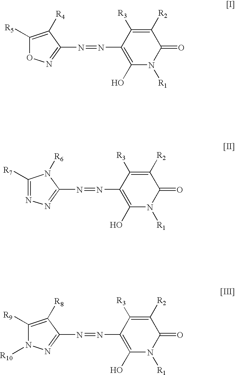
C1([R5])=C([R4])C(N=NC2=C(O)N([R1])C(=O)C([R2])=C2[R3])=NO1.C1([R7])=NN=C(N=NC2=C(O)N([R1])C(=O)C([R2])=C2[R3])N1[R6].C1([R9])=C([R8])C(N=NC2=C(O)N([R1])C(=O)C([R2])=C2[R3])=NN1[R10]
